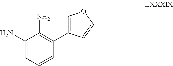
C1(N)=CC=CC(C2=COC=C2)=C1N
